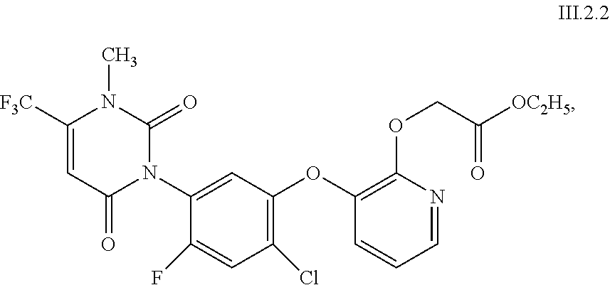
C1([F3C])=CC(=O)N(C2=CC(OC3=C(OCC([OC2H5])=O)N=CC=C3)=C(Cl)C=C2F)C(=O)N1C
